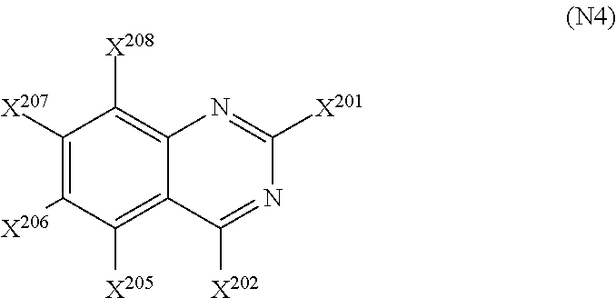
C1([X207])=C([X206])C([X205])=C2C(=C1[X208])N=C([X201])N=C2[X202]
